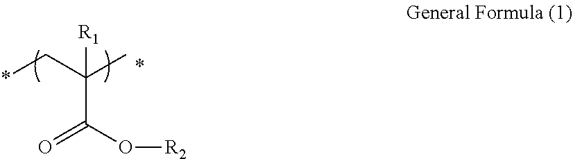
*CC(C)(C(O[R2])=O)[R1].*
